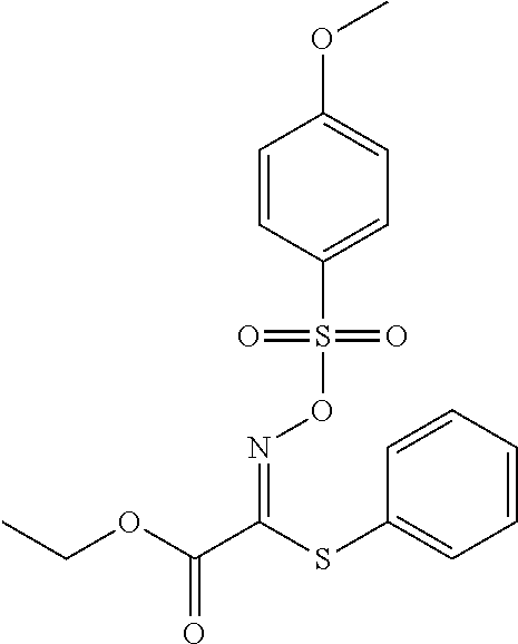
O(S(C1=CC=C(OC)C=C1)(=O)=O)N=C(C(OCC)=O)SC1=CC=CC=C1
